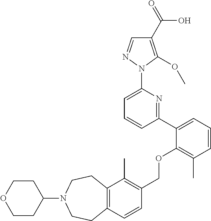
C1(C2=CC=CC(C)=C2OCC2=C(C)C3=C(C=C2)CCN(C2CCOCC2)CC3)=NC(N2N=CC(C(=O)O)=C2OC)=CC=C1
